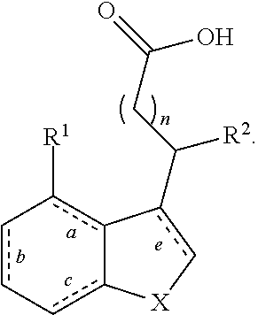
c1c-cc2-c(c-1[R1])-c(C(CC(=O)O)[R2])c[X]2
